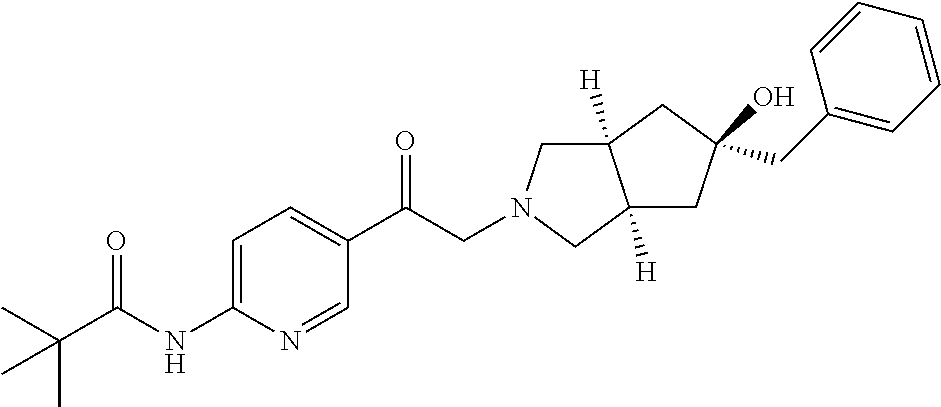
C(C(NC1=CC=C(C(CN2CC3([H])C([H])(C2)CC(CC2=CC=CC=C2)(O)C3)=O)C=N1)=O)(C)(C)C
